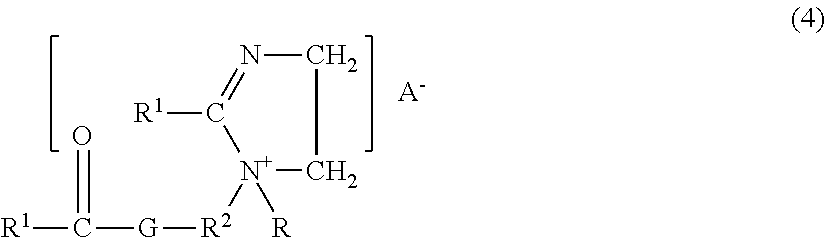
C1N=C([R1])[N+]([R])([R2][G]C(=O)[R1])C1.[A-]
